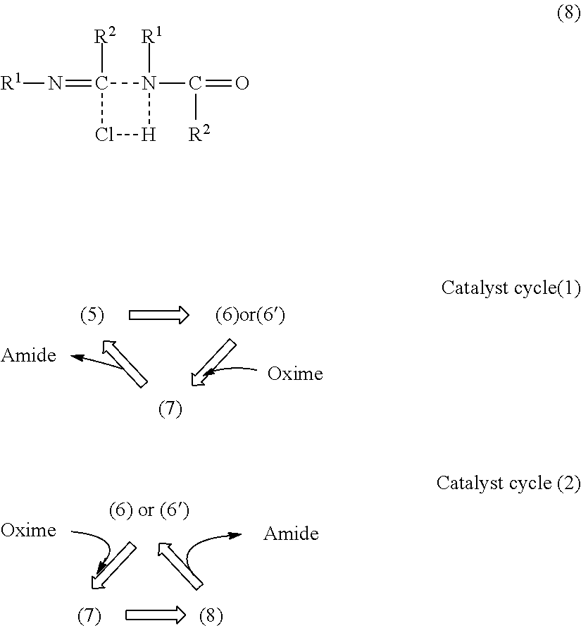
[R1]N=C1([R2])Cl[H]N1(C(=O)[R2])[R1]
